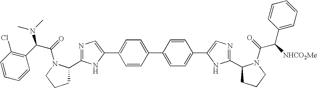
C1=CC(Cl)=C(C(C(=O)N2C(C3=NC=C(C4=CC=C(C5=CC=C(C6=CN=C(C7CCCN7C(=O)C([NHCO2Me])C7=CC=CC=C7)N6)C=C5)C=C4)N3)CCC2)N(C)C)C=C1
